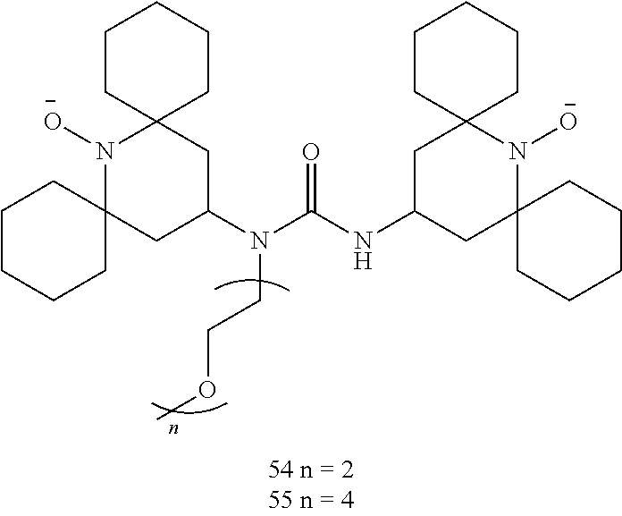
C1CCC2(CC1)N([O-])C1(CC(N(C(NC3CC4(N([O-])C5(C3)CCCCC5)CCCCC4)=O)CCOC)C2)CCCCC1
